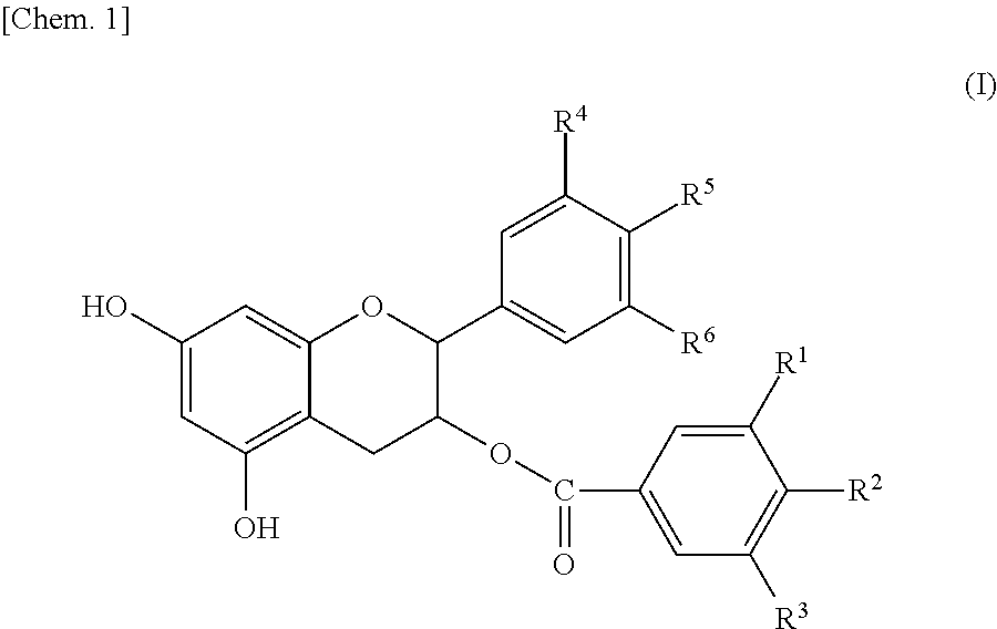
C1(O)=CC(O)=C2C(=C1)OC(C1=CC([R6])=C([R5])C([R4])=C1)C(OC(=O)C1=CC([R3])=C([R2])C([R1])=C1)C2
